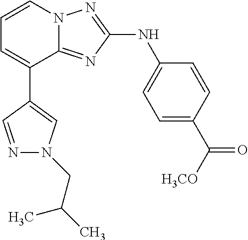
C1(C2=CC=CN3C2=NC(NC2=CC=C(C([H3CO])=O)C=C2)=N3)=CN(CC(C)C)N=C1
